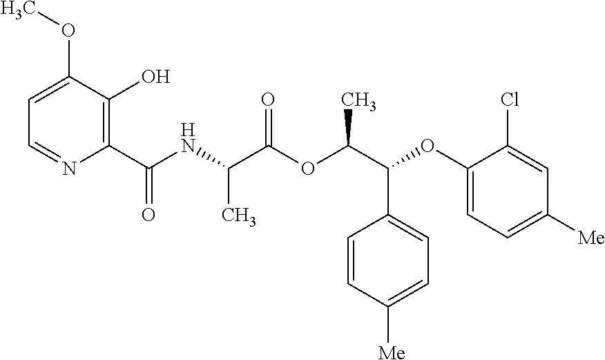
C1=C(OC)C(O)=C(C(NC(C(OC(C(C2=CC=C([Me])C=C2)OC2=CC=C([Me])C=C2Cl)C)=O)C)=O)N=C1
